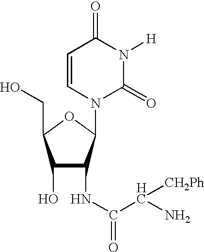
C1(O)C(NC(C([CH2Ph])N)=O)C(N2C(=O)N([H])C(=O)C=C2)OC1CO
